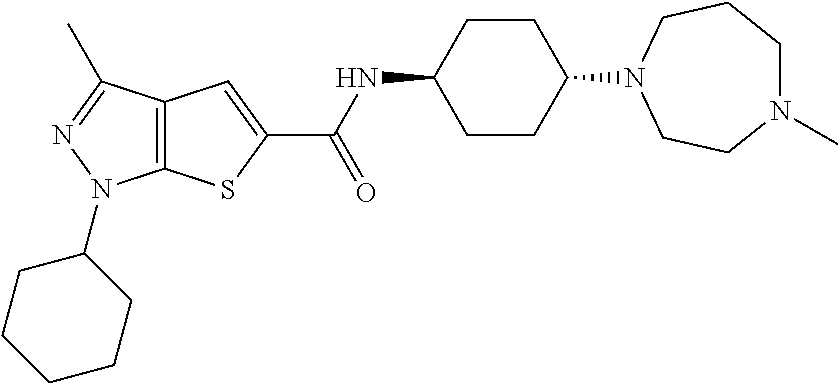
C1CC(N2CCN(C)CCC2)CCC1NC(C1=CC2=C(S1)N(C1CCCCC1)N=C2C)=O
